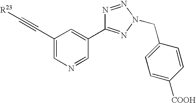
C1=C(CN2N=C(C3=CC(C#C[R23])=CN=C3)N=N2)C=CC([COOH])=C1
